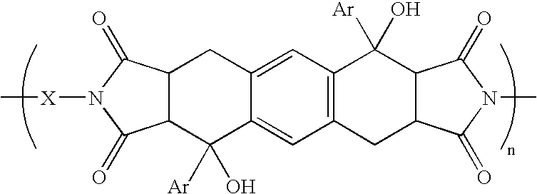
C12C(C([Ar])(O)C3=CC4=C(C=C3C1)C(O)([Ar])C1C(C4)C(=O)N(C)C1=O)C(=O)N([X]C)C2=O
